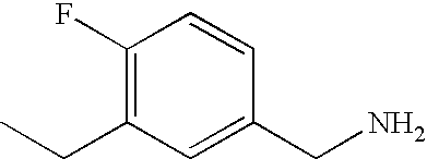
C1(F)=C(CC)C=C(CN)C=C1
